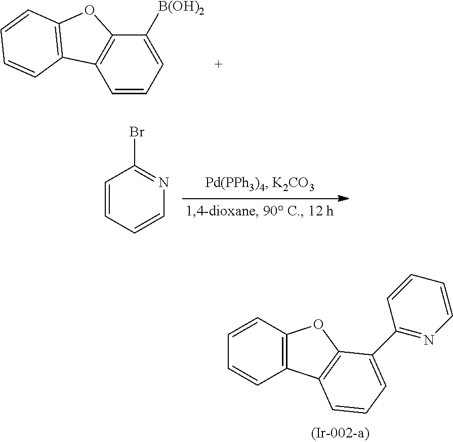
C1=CC=C([B(OH)2])C2=C1C1=C(O2)C=CC=C1.C1=CC=CN=C1Br.C12=C(C=CC=C1)OC1=C2C=CC=C1C1=NC=CC=C1
